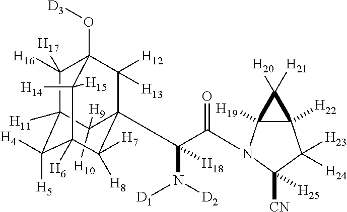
C1([H16])([H17])C2([H11])C([H5])([H4])C3([H6])C([H14])([H15])C1(O[D3])C([H12])([H13])C(C(N([D1])[D2])(C(=O)N1C4([H19])C([H22])(C([H23])([H24])C1([H25])[CN])C4([H20])[H21])[H18])(C2([H9])[H10])C3([H8])[H7]
